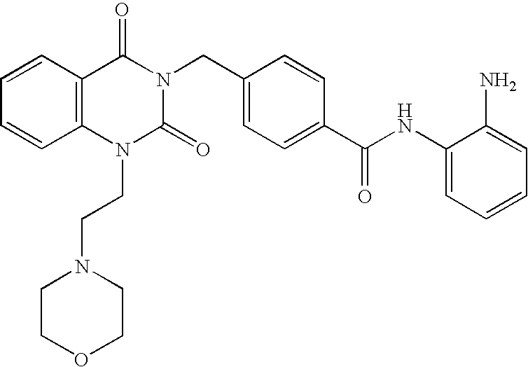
C1(NC(C2=CC=C(CN3C(=O)C4=C(C=CC=C4)N(CCN4CCOCC4)C3=O)C=C2)=O)=CC=CC=C1N
